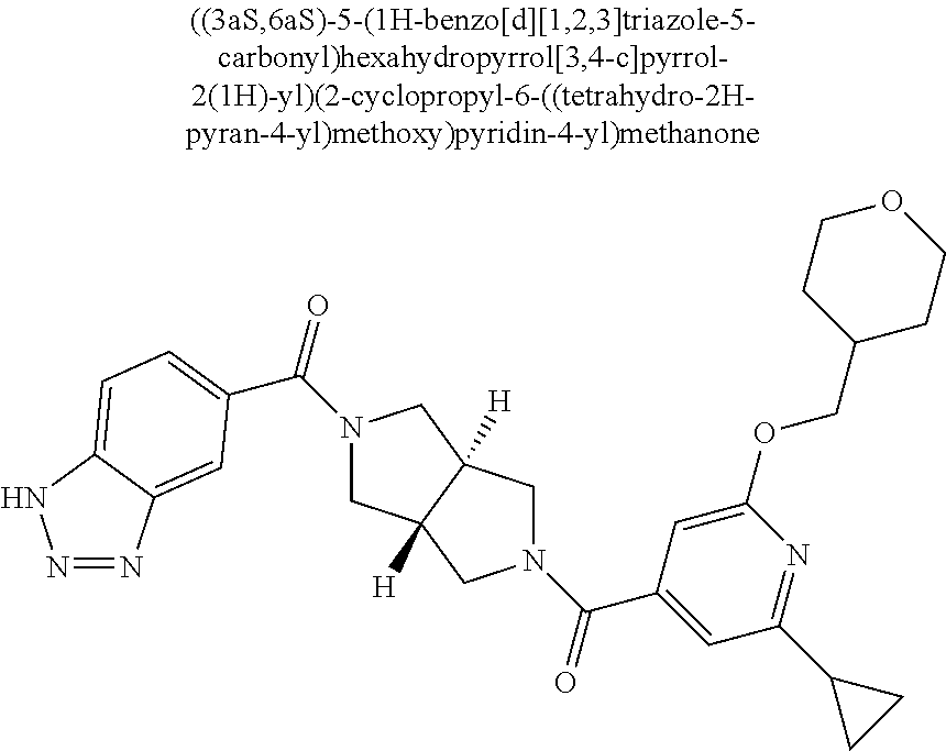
N1(C(=O)C2=CC=C3C(=C2)N=NN3)CC2([H])C([H])(C1)CN(C(C1=CC(C3CC3)=NC(OCC3CCOCC3)=C1)=O)C2
